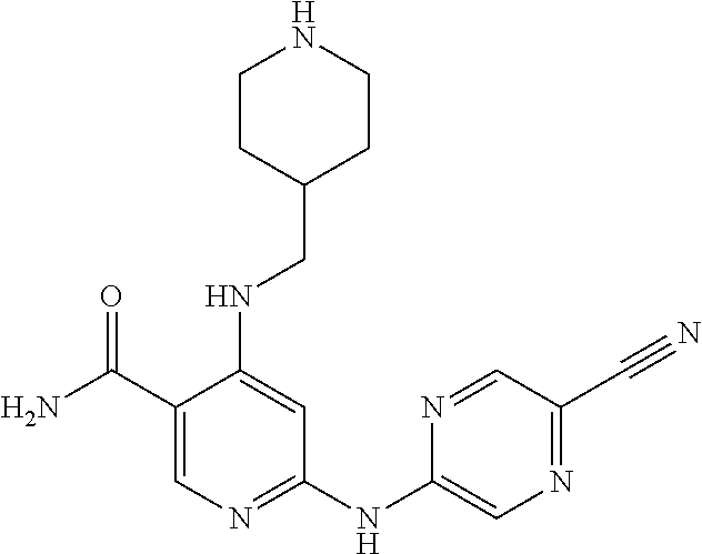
C1(C(N)=O)=CN=C(NC2=CN=C(C#N)C=N2)C=C1NCC1CCNCC1
